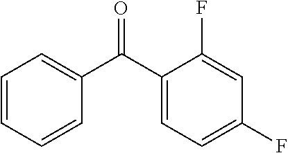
C1=CC=CC(C(C2=CC=C(F)C=C2F)=O)=C1
